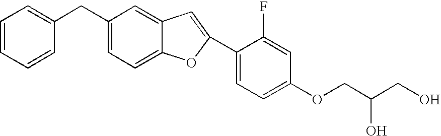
C1=CC=CC(CC2=CC=C3C(=C2)C=C(C2=CC=C(OCC(CO)O)C=C2F)O3)=C1
